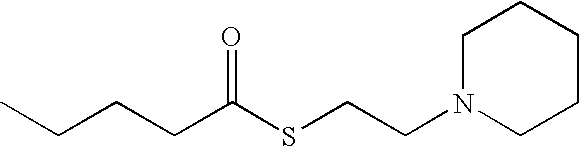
C1N(CCSC(CCCC)=O)CCCC1
